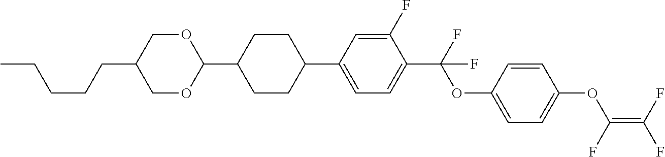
O(C(C1=CC=C(C2CCC(C3OCC(CCCCC)CO3)CC2)C=C1F)(F)F)C1=CC=C(OC(=C(F)F)F)C=C1
